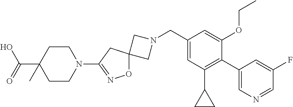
C1N(CC2=CC(C3CC3)=C(C3=CN=CC(F)=C3)C(OCC)=C2)CC12ON=C(N1CCC(C(O)=O)(C)CC1)C2
